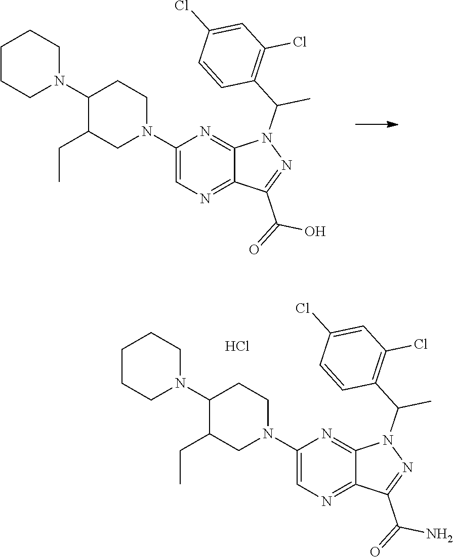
C1CCN(C2C(CC)CN(C3=CN=C4C(=N3)N(C(C3=C(Cl)C=C(Cl)C=C3)C)N=C4C(=O)O)CC2)CC1.C1CCN(C2C(CC)CN(C3=CN=C4C(=N3)N(C(C3=C(Cl)C=C(Cl)C=C3)C)N=C4C(=O)N)CC2)CC1.Cl
